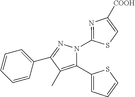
C1=CC=C(C2=NN(C3=NC([COOH])=CS3)C(C3=CC=CS3)=C2C)C=C1
